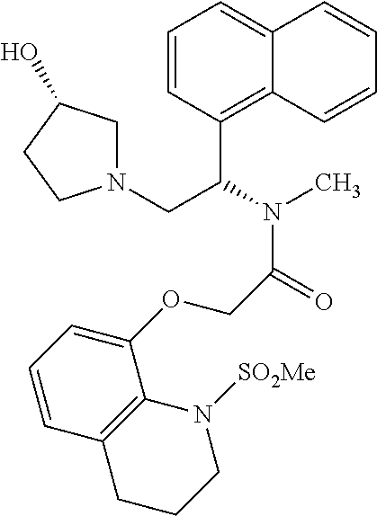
C1=CC(C(N(C)C(=O)COC2=CC=CC3=C2N([SO2Me])CCC3)CN2CC(O)CC2)=C2C(=C1)C=CC=C2
